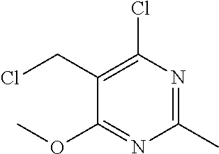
C1(CCl)=C(Cl)N=C(C)N=C1OC
